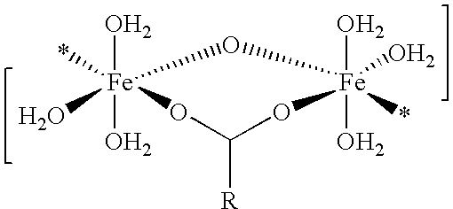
O[Fe]1(O)(*)(O)OC([R])O[Fe](O)(O)(O)(*)O1
